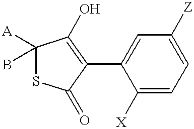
C1([A])(B)SC(=O)C(C2=CC([Z])=CC=C2[X])=C1O
